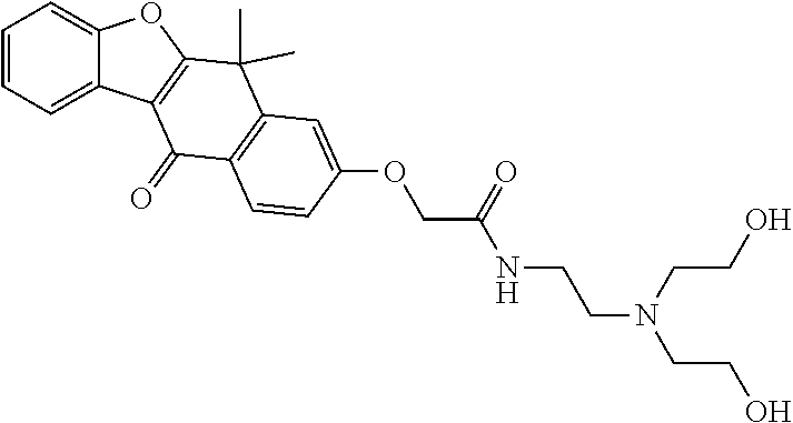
C1=CC=C2C(=C1)OC1=C2C(=O)C2=C(C1(C)C)C=C(OCC(=O)NCCN(CCO)CCO)C=C2
